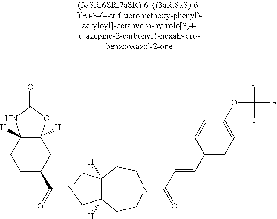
C12([H])C([H])(OC(=O)N1)CC(C(=O)N1CC3([H])C([H])(C1)CCN(C(=O)C=CC1=CC=C(OC(F)(F)F)C=C1)CC3)CC2
